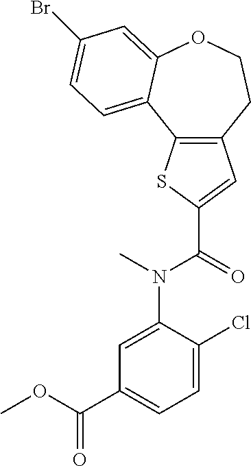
C12=C(CCOC3=CC(Br)=CC=C13)C=C(C(N(C1=CC(C(OC)=O)=CC=C1Cl)C)=O)S2
